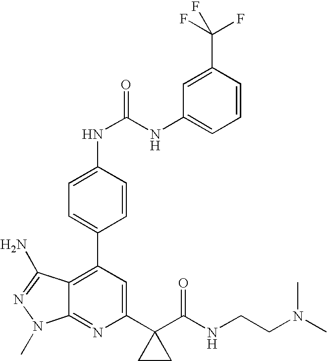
C1(C2(C(NCCN(C)C)=O)CC2)=CC(C2=CC=C(NC(=O)NC3=CC=CC(C(F)(F)F)=C3)C=C2)=C2C(=N1)N(C)N=C2N
